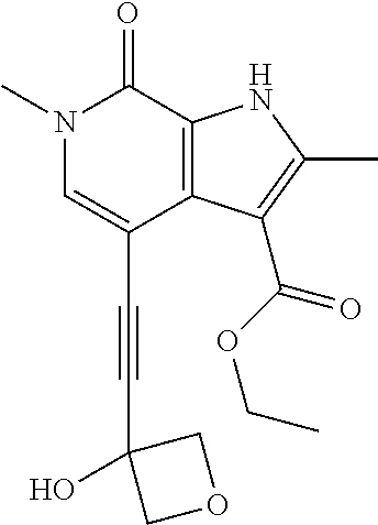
C(C1=CN(C)C(=O)C2=C1C(C(OCC)=O)=C(C)N2)#CC1(O)COC1
